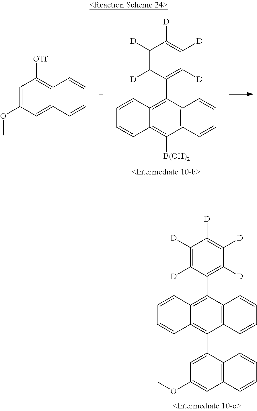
C1=CC2=C(C3=C([D])C([D])=C([D])C([D])=C3[D])C3=C(C(C4=CC(OC)=CC5=C4C=CC=C5)=C2C=C1)C=CC=C3.C1=CC2=C(C3=C([D])C([D])=C([D])C([D])=C3[D])C3=C(C([B(OH)2])=C2C=C1)C=CC=C3.C1=C(OC)C=C2C(=C1[OTf])C=CC=C2
